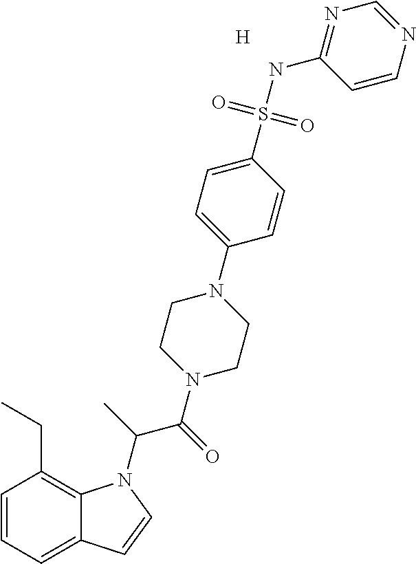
C1=CC=C2C(=C1CC)N(C(C)C(=O)N1CCN(C3=CC=C(S(NC4=NC=NC=C4)(=O)=O)C=C3)CC1)C=C2.[H]
